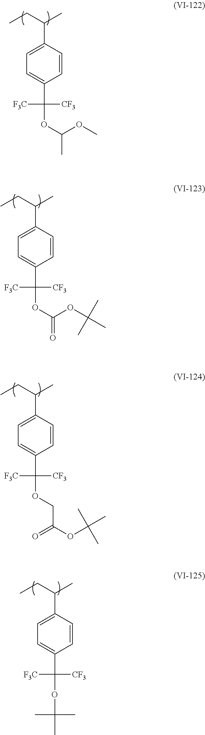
CCC(C)C1=CC=C(C(OC(OC)C)([CF3])[F3C])C=C1.CCC(C)C1=CC=C(C(OC(OC(C)(C)C)=O)([CF3])[F3C])C=C1.CCC(C)C1=CC=C(C(OCC(=O)OC(C)(C)C)([CF3])[F3C])C=C1.CCC(C)C1=CC=C(C(OC(C)(C)C)([CF3])[F3C])C=C1
